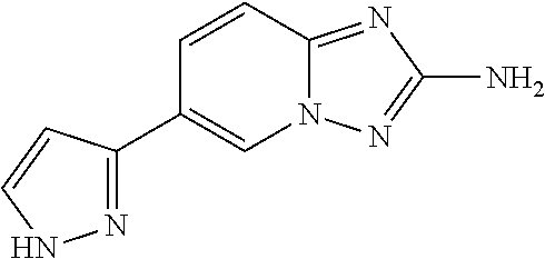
C1=CC2=NC(N)=NN2C=C1C1=NNC=C1
